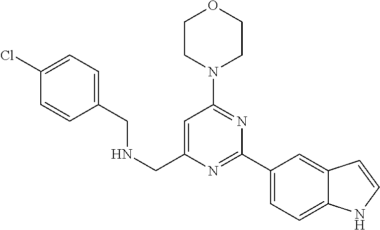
C1CN(C2=NC(C3=CC=C4C(=C3)C=CN4)=NC(CNCC3=CC=C(Cl)C=C3)=C2)CCO1
